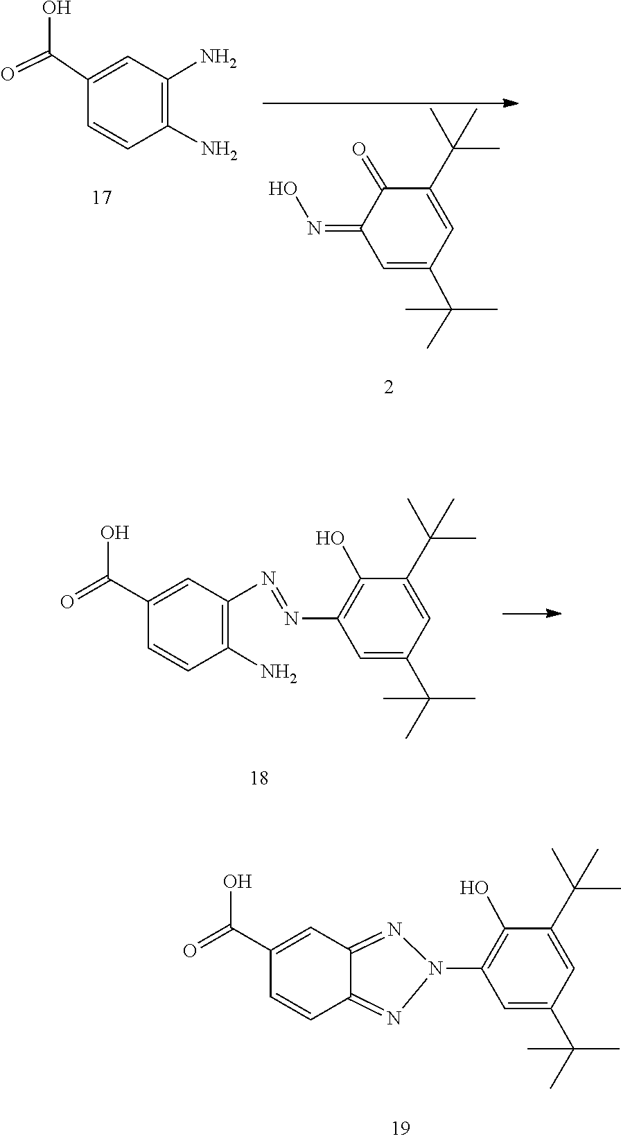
N(=C1C(=O)C(C(C)(C)C)=CC(C(C)(C)C)=C1)O.C1(C(=O)O)=CC(N)=C(N)C=C1.C1(C(C)(C)C)=CC(N=NC2=C(N)C=CC(C(O)=O)=C2)=C(O)C(C(C)(C)C)=C1.C1(C(C)(C)C)=CC(N2N=C3C=C(C(O)=O)C=CC3=N2)=C(O)C(C(C)(C)C)=C1
